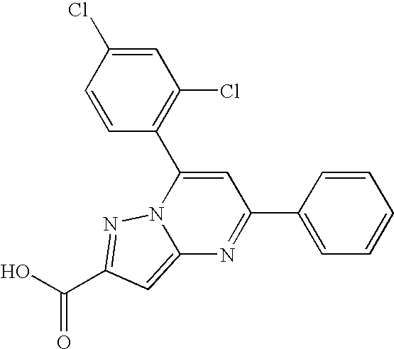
O=C(O)C1=NN2C(=C1)N=C(C1=CC=CC=C1)C=C2C1=C(Cl)C=C(Cl)C=C1
